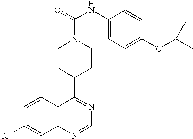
C12=C(N=CN=C1C1CCN(C(=O)NC3=CC=C(OC(C)C)C=C3)CC1)C=C(Cl)C=C2
